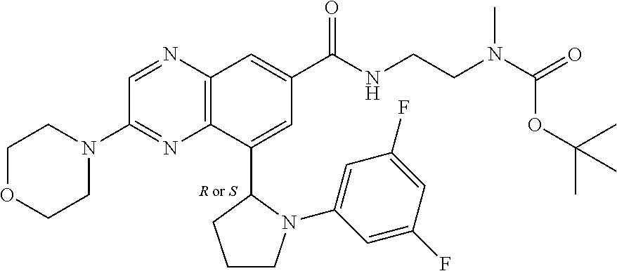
C1=NC2=C(N=C1N1CCOCC1)C(C1CCCN1C1=CC(F)=CC(F)=C1)=CC(C(NCCN(C(=O)OC(C)(C)C)C)=O)=C2
